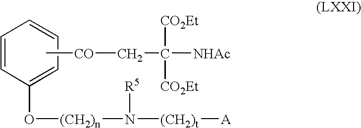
C1=CC(O[(CH2)n]N([(CH2)t][A])[R5])=CC=C1.C[CO]CC([NHAc])([CO2Et])[CO2Et]
